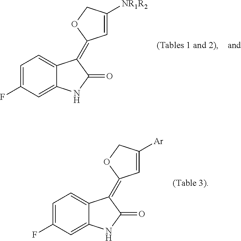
C1=C(F)C=C2C(=C1)C(=C1C=C([NR1R2])CO1)C(=O)N2.C1=C(F)C=C2C(=C1)C(=C1C=C([Ar])CO1)C(=O)N2
